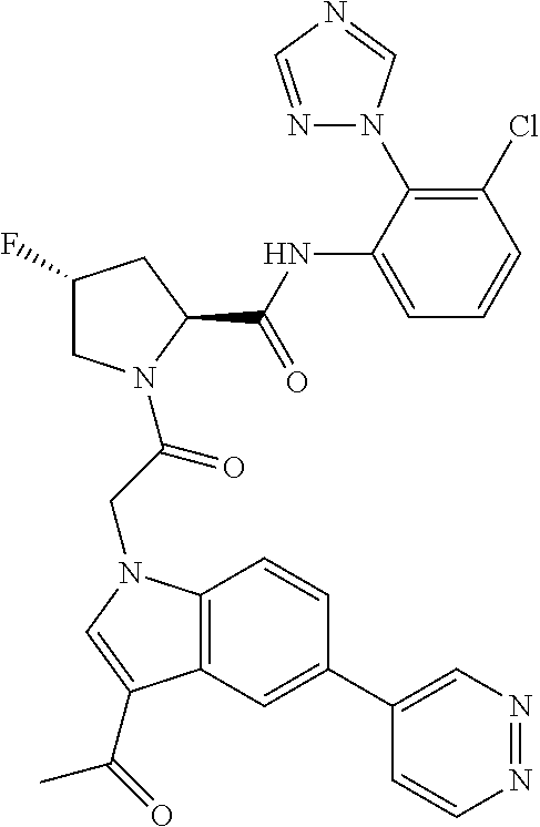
C12=C(C=C(C3=CN=NC=C3)C=C1)C(C(=O)C)=CN2CC(N1CC(F)CC1C(NC1=CC=CC(Cl)=C1N1N=CN=C1)=O)=O
